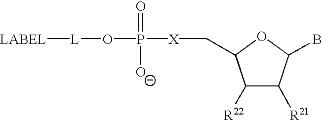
[LABEL][L]OP([X]CC1C([R22])C([R21])C(B)O1)(=O)[O-]
